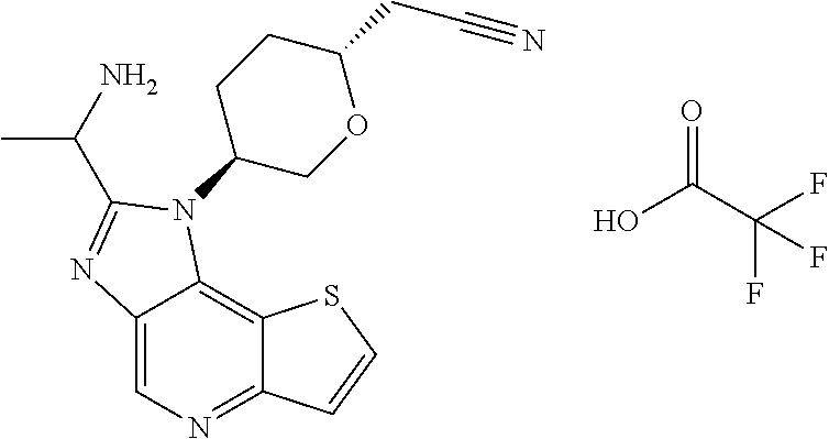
C12=CN=C3C(=C1N(C1COC(CC#N)CC1)C(C(N)C)=N2)SC=C3.OC(C(F)(F)F)=O
